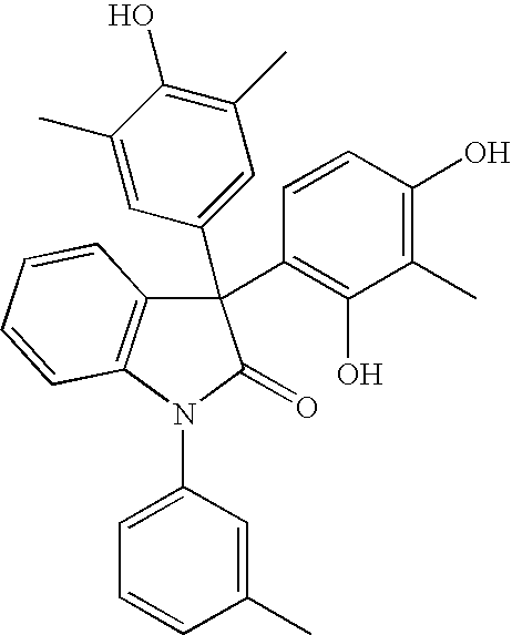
C12=C(N(C3=CC=CC(C)=C3)C(=O)C1(C1=CC(C)=C(O)C(C)=C1)C1=C(O)C(C)=C(O)C=C1)C=CC=C2
